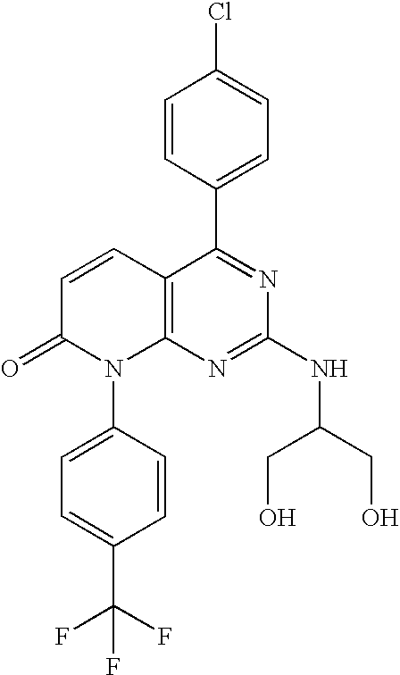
C1=CC(C2=NC(NC(CO)CO)=NC3=C2C=CC(=O)N3C2=CC=C(C(F)(F)F)C=C2)=CC=C1Cl
